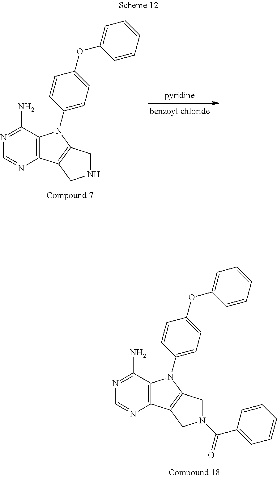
C12=C(C(N)=NC=N1)N(C1=CC=C(OC3=CC=CC=C3)C=C1)C1=C2CNC1.C12=C(C(N)=NC=N1)N(C1=CC=C(OC3=CC=CC=C3)C=C1)C1=C2CN(C(C2=CC=CC=C2)=O)C1
